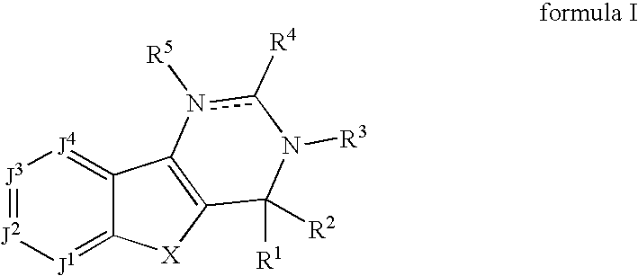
[J3]1=[J2][J1]=C2C(=[J4]1)C1=C([X]2)C([R1])([R2])N([R3])c([R4])n1[R5]
